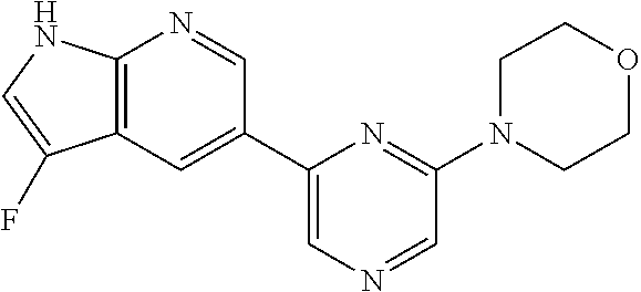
C1=C(C2=CC3=C(N=C2)NC=C3F)N=C(N2CCOCC2)C=N1
